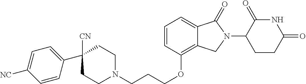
C1N(CCCOC2=C3C(=CC=C2)C(=O)N(C2C(=O)NC(=O)CC2)C3)CCC(C2=CC=C([NC])C=C2)([CN])C1
